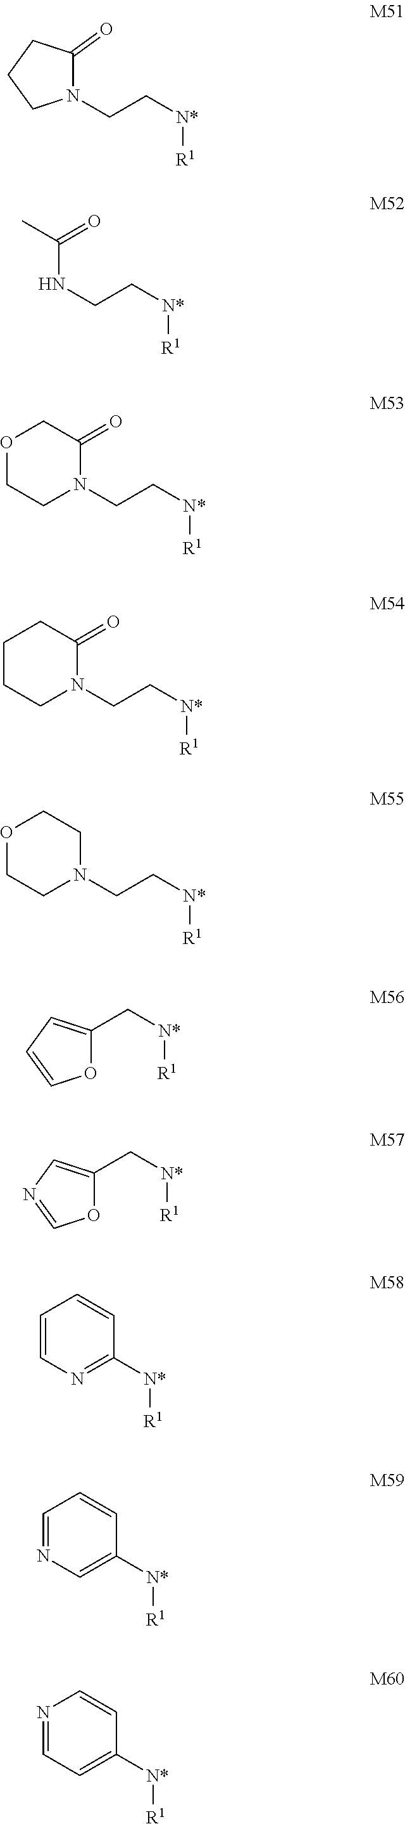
[R1][N*]CCN1C(=O)CCC1.[R1][N*]CCNC(C)=O.[R1][N*]CCN1C(=O)COCC1.[R1][N*]CCN1C(=O)CCCC1.[R1][N*]CCN1CCOCC1.[R1][N*]CC1=CC=CO1.[R1][N*]CC1=CN=CO1.[R1][N*]C1=NC=CC=C1.[R1][N*]C1=CN=CC=C1.[R1][N*]C1=CC=NC=C1
